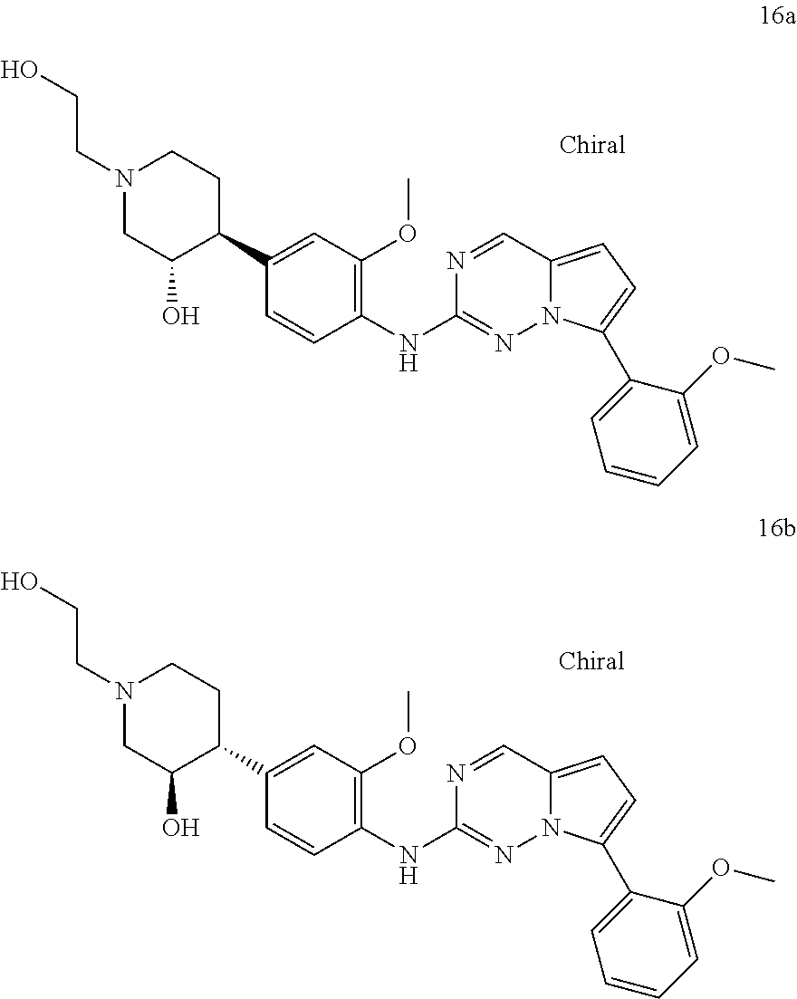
C1C(O)C(C2=CC(OC)=C(NC3=NN4C(=CC=C4C4=CC=CC=C4OC)C=N3)C=C2)CCN1CCO.C1C(O)C(C2=CC(OC)=C(NC3=NN4C(=CC=C4C4=CC=CC=C4OC)C=N3)C=C2)CCN1CCO
